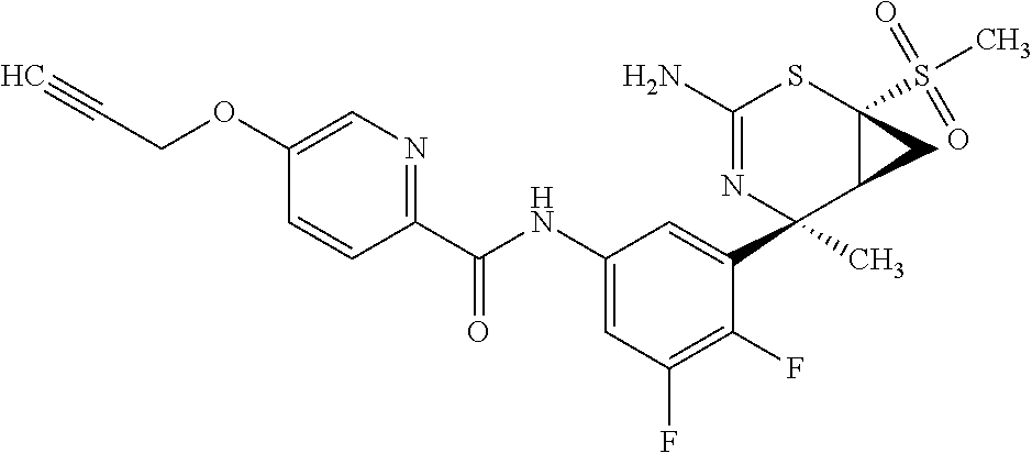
C1(N)=NC(C2=CC(NC(C3=NC=C(OCC#C)C=C3)=O)=CC(F)=C2F)(C)C2C(S(C)(=O)=O)(S1)C2
